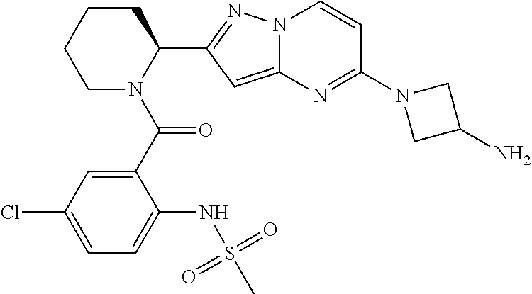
C1N(C(C2=CC(Cl)=CC=C2NS(C)(=O)=O)=O)C(C2=NN3C(=C2)N=C(N2CC(N)C2)C=C3)CCC1
